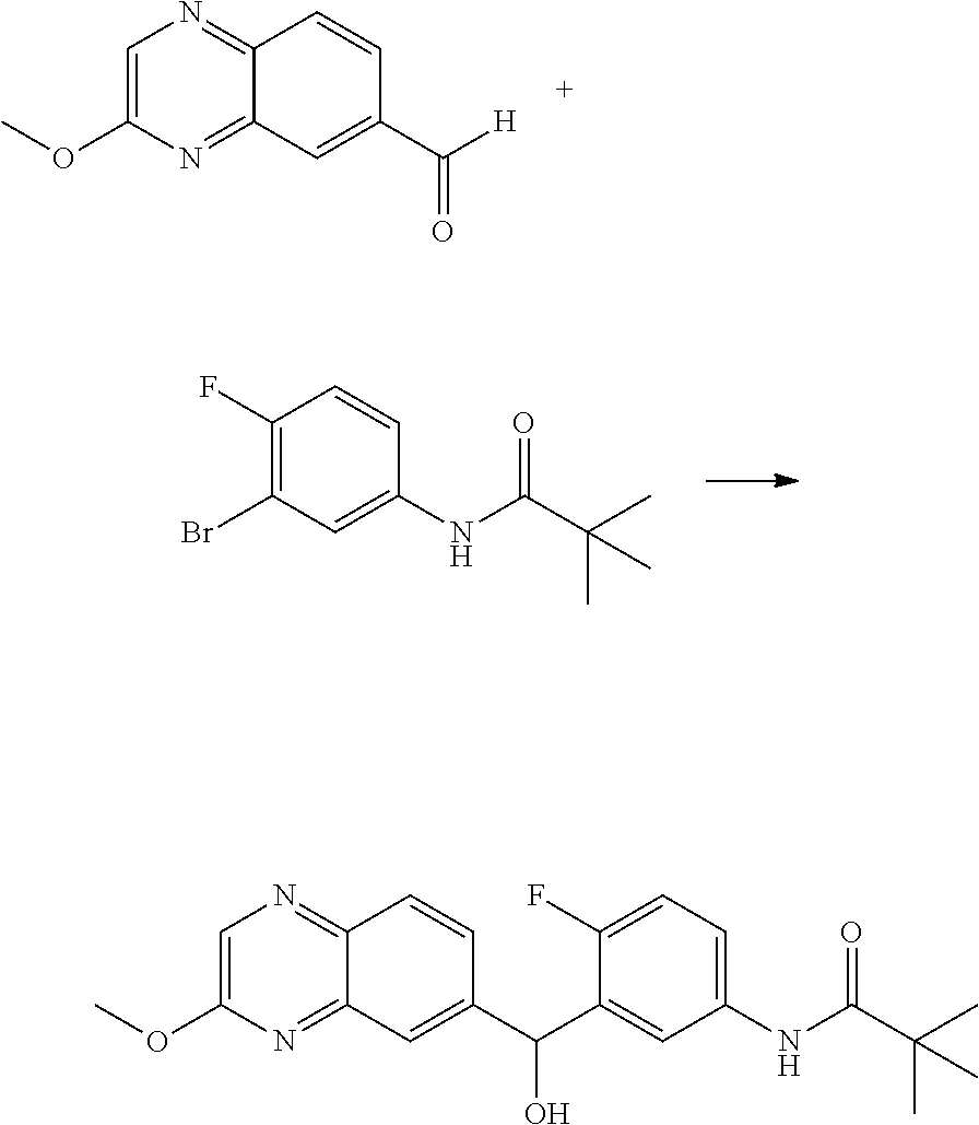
C1(OC)=CN=C2C(=N1)C=C(C([H])=O)C=C2.BrC1=C(F)C=CC(NC(C(C)(C)C)=O)=C1.C1(OC)=CN=C2C(=N1)C=C(C(O)C1=CC(NC(C(C)(C)C)=O)=CC=C1F)C=C2
